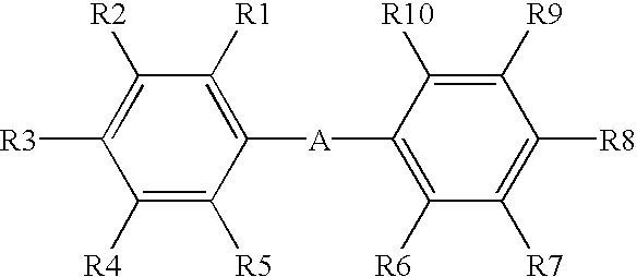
C1([R3])=C([R2])C([R1])=C([A]C2=C([R6])C([R7])=C([R8])C([R9])=C2[R10])C([R5])=C1[R4]
